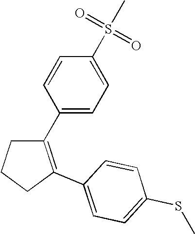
C1(C2=CC=C(S(C)(=O)=O)C=C2)=C(C2=CC=C(SC)C=C2)CCC1
